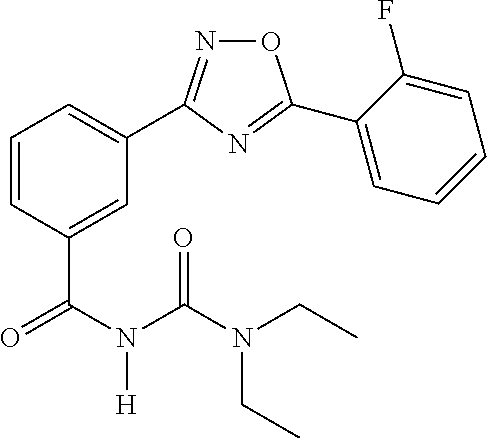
C1=C(C(N(C(=O)N(CC)CC)[H])=O)C=CC=C1C1=NOC(C2=CC=CC=C2F)=N1
